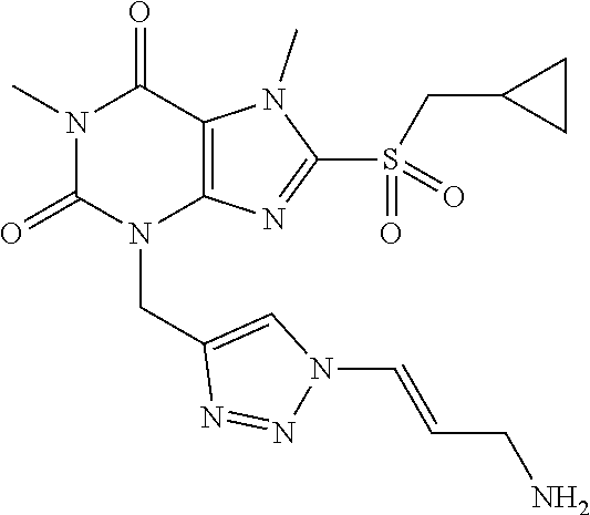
N1(C)C(=O)N(CC2=CN(C=CCN)N=N2)C2=C(C1=O)N(C)C(S(CC1CC1)(=O)=O)=N2
